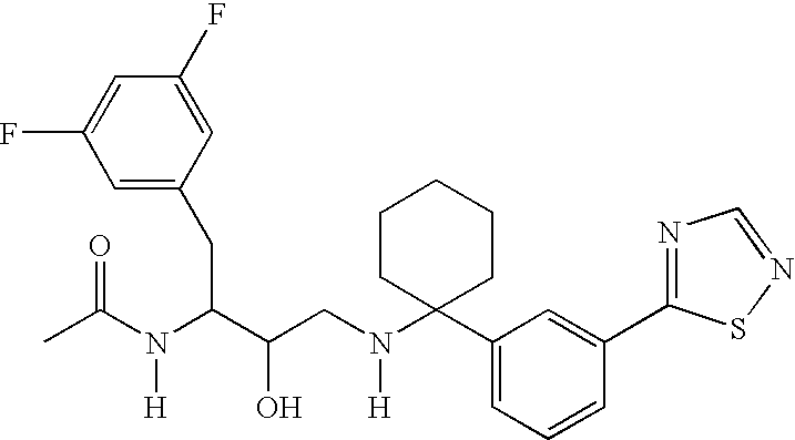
C1(F)=CC(F)=CC(CC(C(CN(C2(C3=CC=CC(C4=NC=NS4)=C3)CCCCC2)[H])O)N(C(C)=O)[H])=C1
